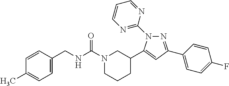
N1=C(C2=CC=C(F)C=C2)C=C(C2CN(C(NCC3=CC=C(C)C=C3)=O)CCC2)N1C1=NC=CC=N1
